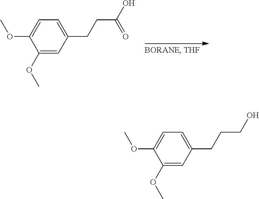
C1=C(OC)C(OC)=CC=C1CCC(O)=O.C1=C(OC)C(OC)=CC=C1CCCO
